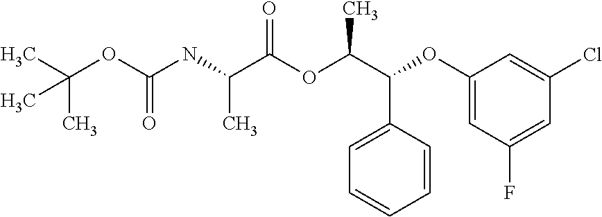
N(C(C(OC(C(C1=CC=CC=C1)OC1=CC(F)=CC(Cl)=C1)C)=O)C)C(OC(C)(C)C)=O
